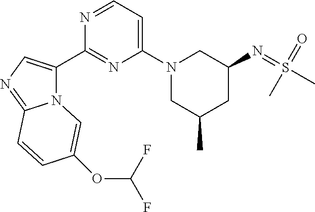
N12C(C3=NC(N4CC(C)CC(N=S(C)(=O)C)C4)=CC=N3)=CN=C1C=CC(OC(F)F)=C2
